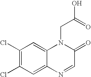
C1(Cl)=C(Cl)C=C2C(=C1)N(CC(O)=O)C(=O)C=N2
